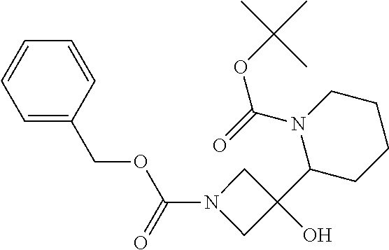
C1=CC=C(COC(N2CC(C3CCCCN3C(=O)OC(C)(C)C)(O)C2)=O)C=C1
